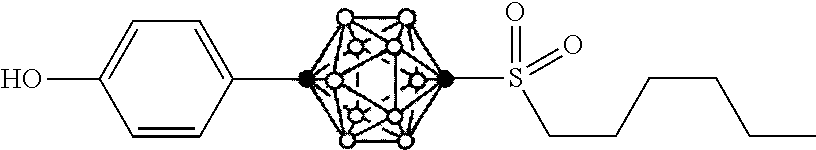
C1=CC(C)=CC=C1O.CS(CCCCCC)(=O)=O
